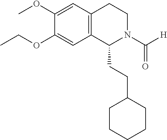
C(OC1=CC2=C(C=C1OC)CCN(C([H])=O)C2CCC1CCCCC1)C
